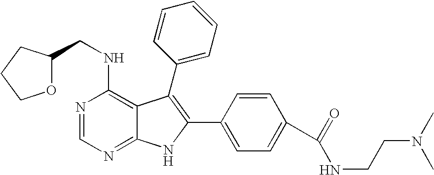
N1=CN=C2C(=C1NCC1OCCC1)C(C1=CC=CC=C1)=C(C1=CC=C(C(=O)NCCN(C)C)C=C1)N2
